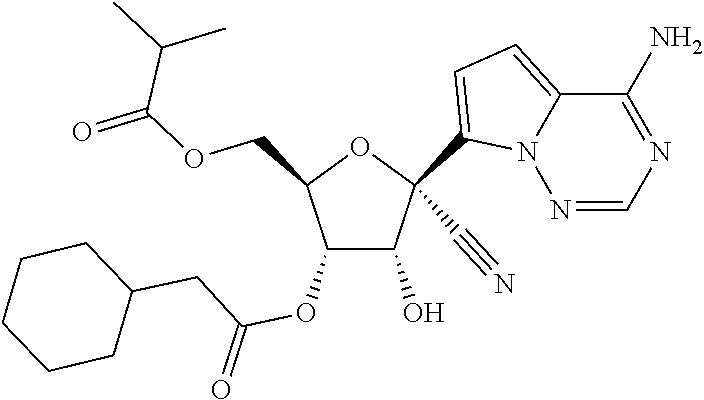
O(CC1C(OC(CC2CCCCC2)=O)C(O)C(C#N)(C2=CC=C3N2N=CN=C3N)O1)C(=O)C(C)C
